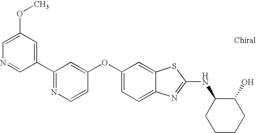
N1=C(C2=CC(OC)=CN=C2)C=C(OC2=CC=C3C(=C2)SC(NC2CCCCC2O)=N3)C=C1
